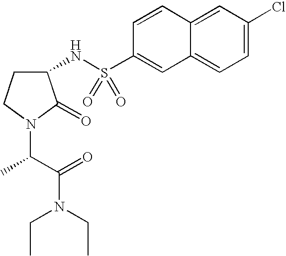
C12=CC(Cl)=CC=C1C=C(S(=O)(=O)NC1CCN(C(C)C(N(CC)CC)=O)C1=O)C=C2
